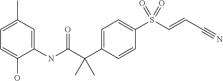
C1=CC(C(C(NC2=CC(C)=CC=C2O)=O)(C)C)=CC=C1S(C=CC#N)(=O)=O
